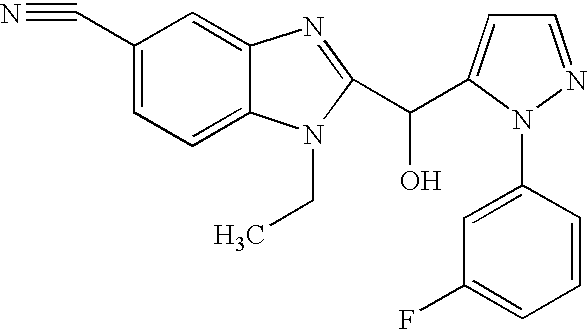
C1(C#N)=CC=C2C(=C1)N=C(C(O)C1=CC=NN1C1=CC(F)=CC=C1)N2CC
